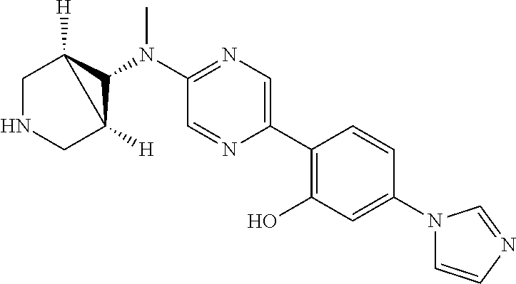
N(C1=NC=C(C2=C(O)C=C(N3C=CN=C3)C=C2)N=C1)(C1C2([H])CNCC12[H])C
